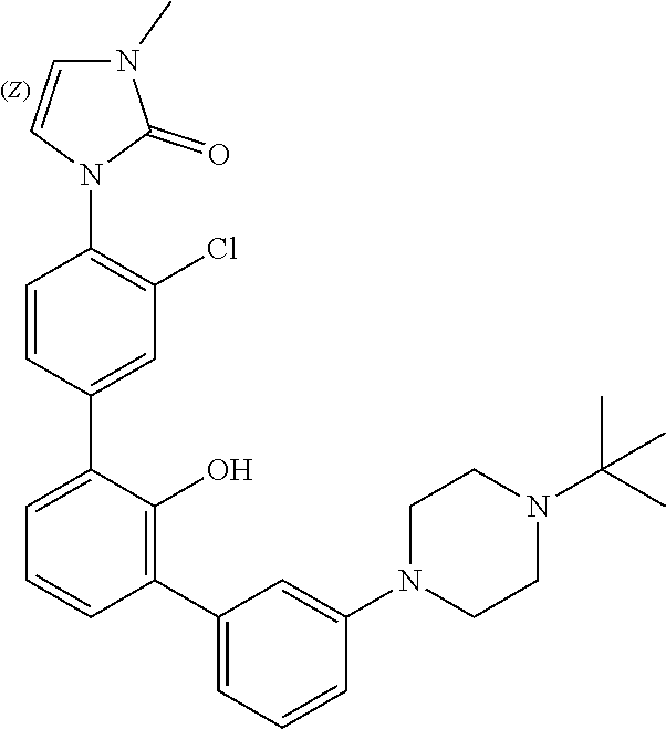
C1=CC(C2=CC=CC(N3CCN(C(C)(C)C)CC3)=C2)=C(O)C(C2=CC(Cl)=C(N3C(=O)N(C)C=C3)C=C2)=C1
